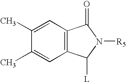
C1(C)=CC2=C(C=C1C)C([L])N([R5])C2=O
